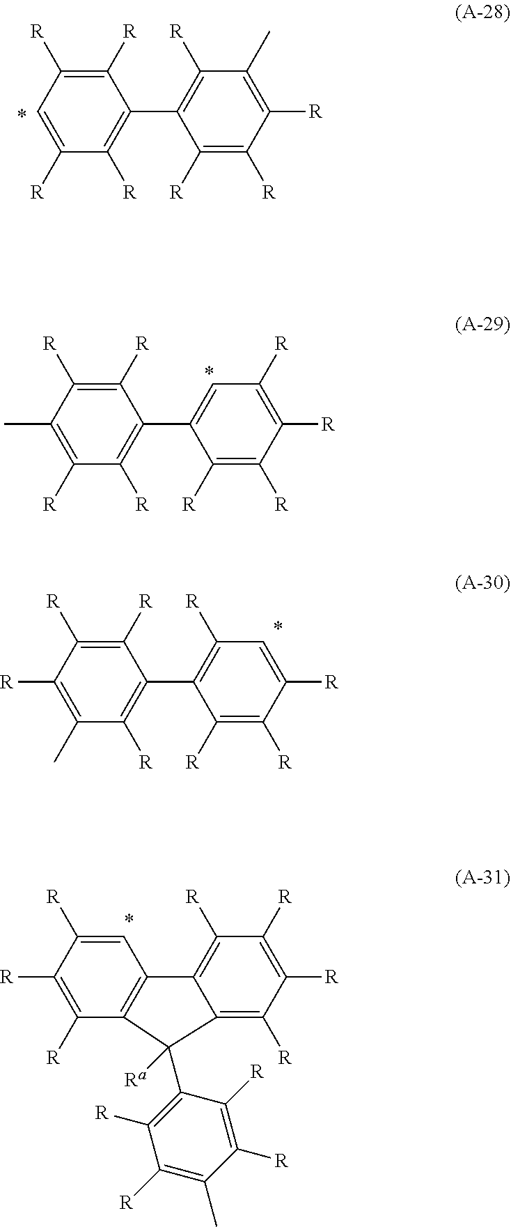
C1=C([R])C([R])=C(C2=C([R])C(C)=C([R])C([R])=C2[R])C([R])=C1[R].C1(C)=C([R])C([R])=C(C2=CC([R])=C([R])C([R])=C2[R])C([R])=C1[R].C1([R])=C(C)C([R])=C(C2=C([R])C=C([R])C([R])=C2[R])C([R])=C1[R].C1([R])=C([R])C2=C(C=C1[R])C1=C([R])C([R])=C([R])C([R])=C1C2([Ra])C1=C([R])C([R])=C(C)C([R])=C1[R]
